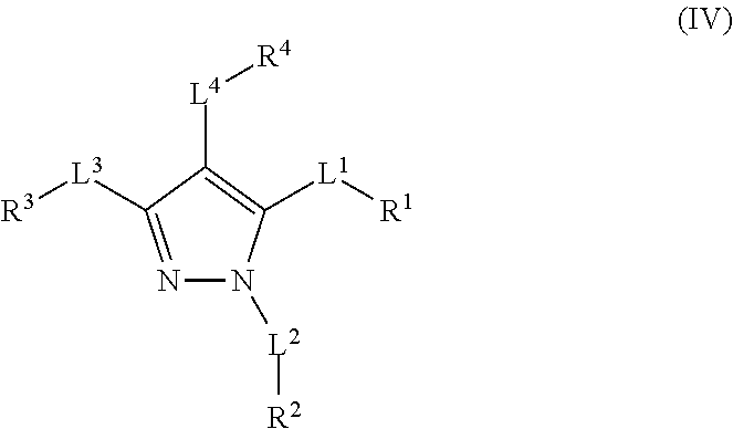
N1=C([L3][R3])C([L4][R4])=C([L1][R1])N1[L2][R2]
